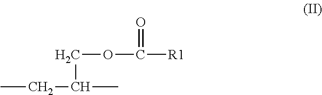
CCC(C)COC([R1])=O
